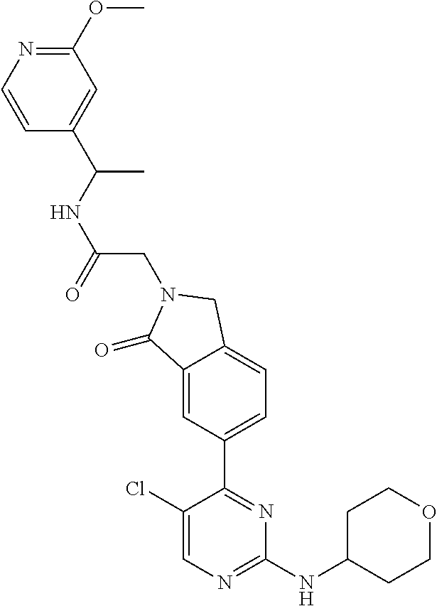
C1(Cl)=CN=C(NC2CCOCC2)N=C1C1=CC=C2C(=C1)C(=O)N(CC(NC(C)C1=CC(OC)=NC=C1)=O)C2
